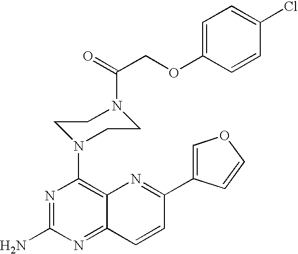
N1=C(N)N=C2C(=C1N1CCN(C(=O)COC3=CC=C(Cl)C=C3)CC1)N=C(C1=COC=C1)C=C2
